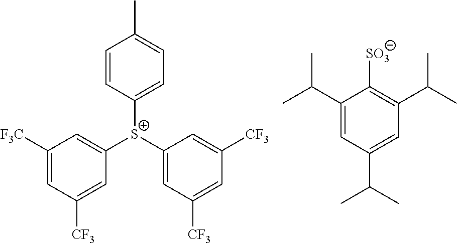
C1([S+](C2=CC([CF3])=CC([CF3])=C2)C2=CC([F3C])=CC([CF3])=C2)=CC=C(C)C=C1.C1(C(C)C)=CC(C(C)C)=CC(C(C)C)=C1[SO3]
